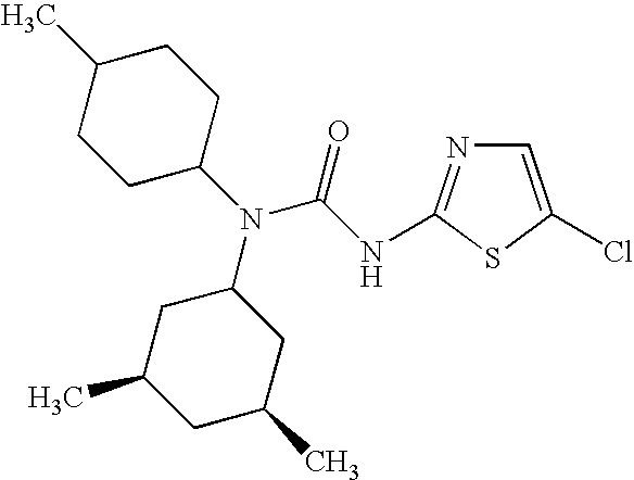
C1=C(Cl)SC(NC(N(C2CCC(C)CC2)C2CC(C)CC(C)C2)=O)=N1
